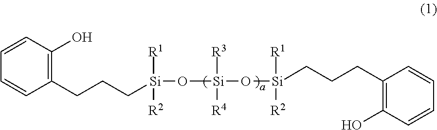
C1(CCC[Si](O[Si](O[Si]([R1])([R2])CCCC2=C(O)C=CC=C2)([R4])[R3])([R1])[R2])=C(O)C=CC=C1
